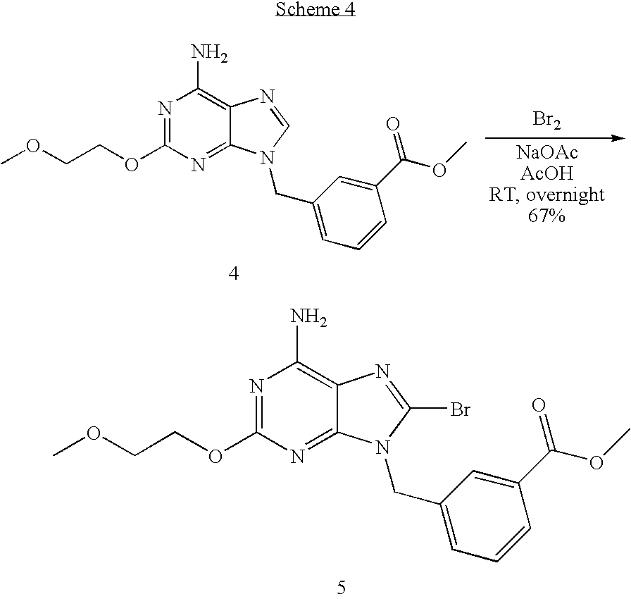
N1=C(OCCOC)N=C2C(=C1N)N=CN2CC1=CC=CC(C(=O)OC)=C1.[Br2].N1=C(OCCOC)N=C2C(=C1N)N=C(Br)N2CC1=CC=CC(C(=O)OC)=C1
